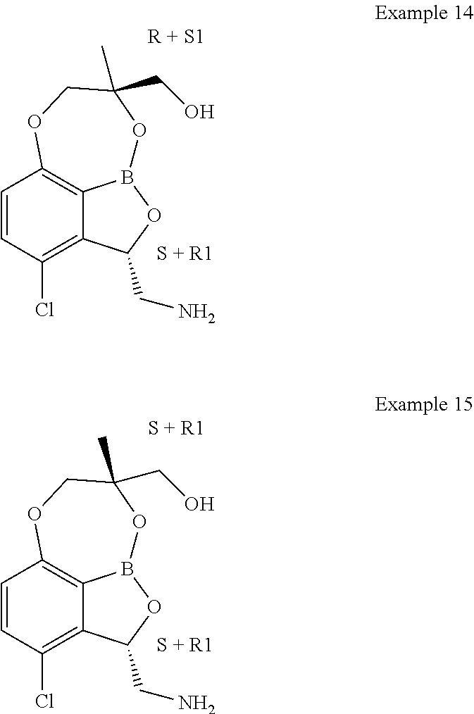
C1=CC(Cl)=C2C3=C1OCC(C)(CO)OB3OC2CN.C1=CC(Cl)=C2C3=C1OCC(C)(CO)OB3OC2CN
